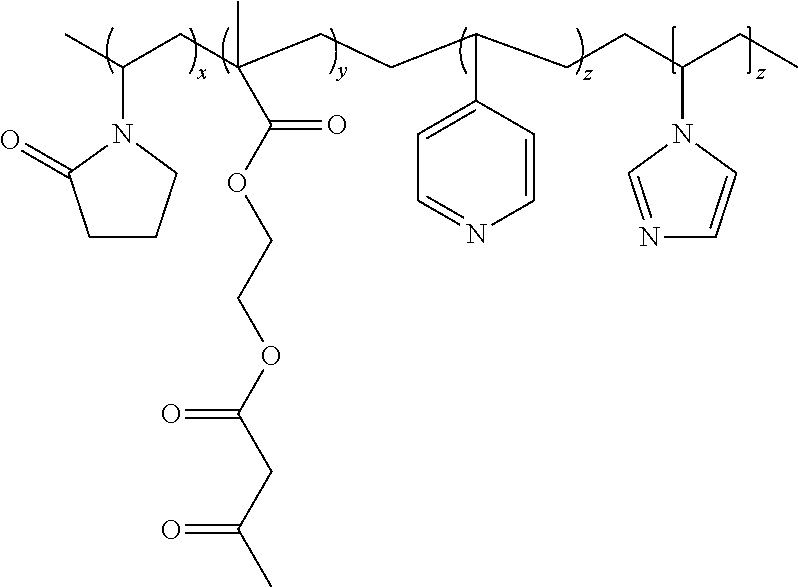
CC(CC(CCC(CCC(CC)N1C=NC=C1)C1=CC=NC=C1)(C(OCCOC(CC(C)=O)=O)=O)C)N1C(=O)CCC1
